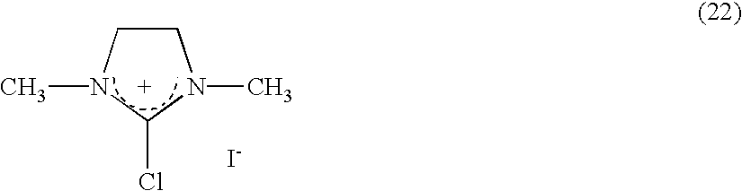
CN1CCN(C)C1Cl.[I-]
